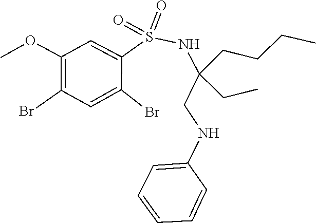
COC1=C(Br)C=C(Br)C(S(=O)(=O)NC(CNC2=CC=CC=C2)(CCCC)CC)=C1
